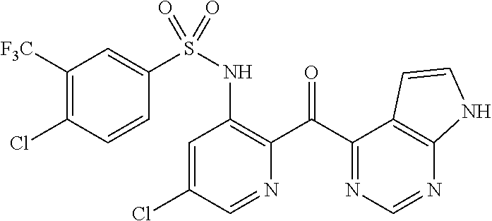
S(NC1=C(C(C2=NC=NC3=C2C=CN3)=O)N=CC(Cl)=C1)(C1=CC([F3C])=C(Cl)C=C1)(=O)=O
